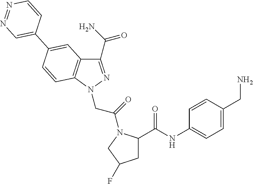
C1(C(N)=O)=NN(CC(=O)N2C(C(=O)NC3=CC=C(CN)C=C3)CC(F)C2)C2=C1C=C(C1=CN=NC=C1)C=C2
